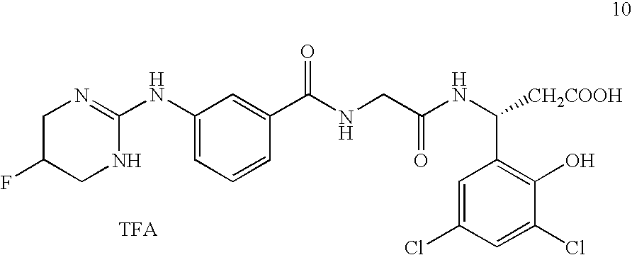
C1(NC2=NCC(F)CN2)=CC=CC(C(=O)NCC(NC(C2=C(O)C(Cl)=CC(Cl)=C2)[CH2COOH])=O)=C1
